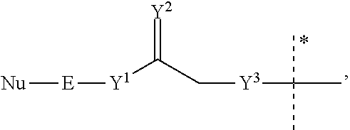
[Nu][E][Y1]C(C[Y3]C(C)(C)C)=[Y2]
